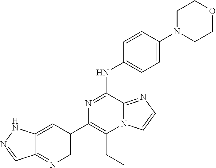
C1(C2=CN=C3C(=C2)NN=C3)=C(CC)N2C(=NC=C2)C(NC2=CC=C(N3CCOCC3)C=C2)=N1
